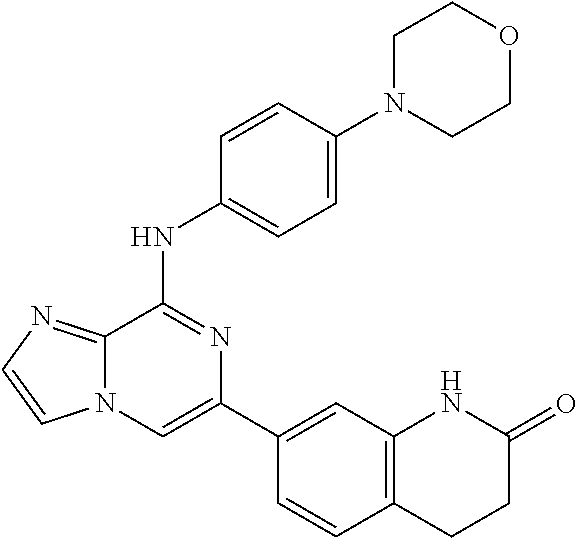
C1(C2=CC3=C(C=C2)CCC(=O)N3)=CN2C(=NC=C2)C(NC2=CC=C(N3CCOCC3)C=C2)=N1
